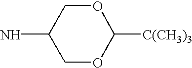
C1OC([C(CH3)3])OCC1N
